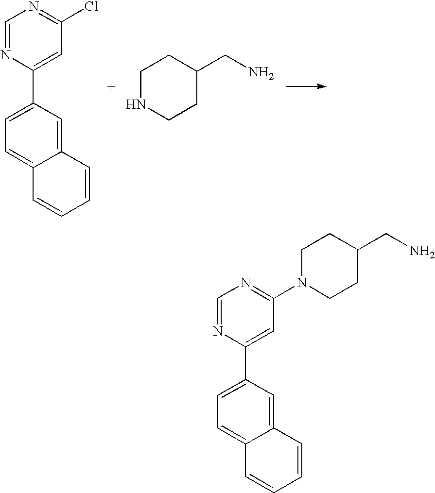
C1=NC(C2=CC=C3C(=C2)C=CC=C3)=CC(Cl)=N1.C1NCCC(CN)C1.C1=NC(C2=CC=C3C(=C2)C=CC=C3)=CC(N2CCC(CN)CC2)=N1
